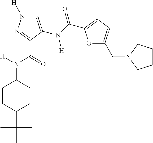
C1=C(N([H])C(=O)C2=CC=C(CN3CCCC3)O2)C(C(N([H])C2CCC(C(C)(C)C)CC2)=O)=NN1[H]
